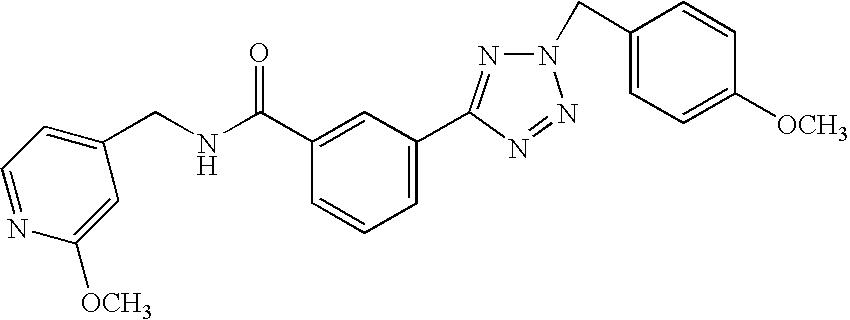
C1(C(NCC2=CC=NC([OCH3])=C2)=O)=CC(C2=NN(CC3=CC=C([OCH3])C=C3)N=N2)=CC=C1
